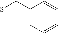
C1(CS)=CC=CC=C1
